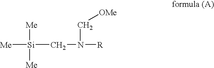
[Me][Si](CN([R])C[OMe])([Me])[Me]
